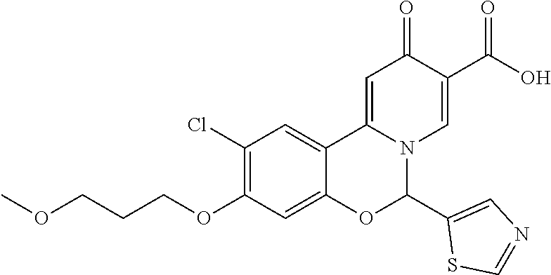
C1(Cl)=C(OCCCOC)C=C2C(=C1)C1=CC(=O)C(C(O)=O)=CN1C(C1=CN=CS1)O2
